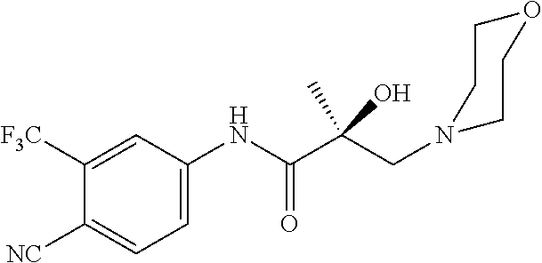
C1([F3C])=CC(NC(C(CN2CCOCC2)(C)O)=O)=CC=C1[NC]
